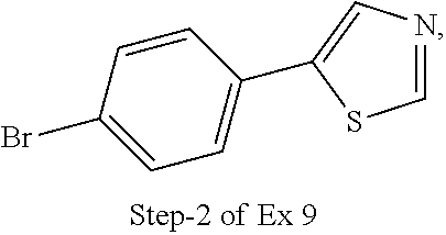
C1=CC(Br)=CC=C1C1=CN=CS1
